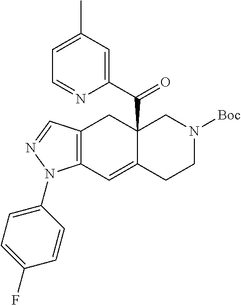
C12(C(C3=CC(C)=CC=N3)=O)C(=CC3=C(C1)C=NN3C1=CC=C(F)C=C1)CCN([Boc])C2
